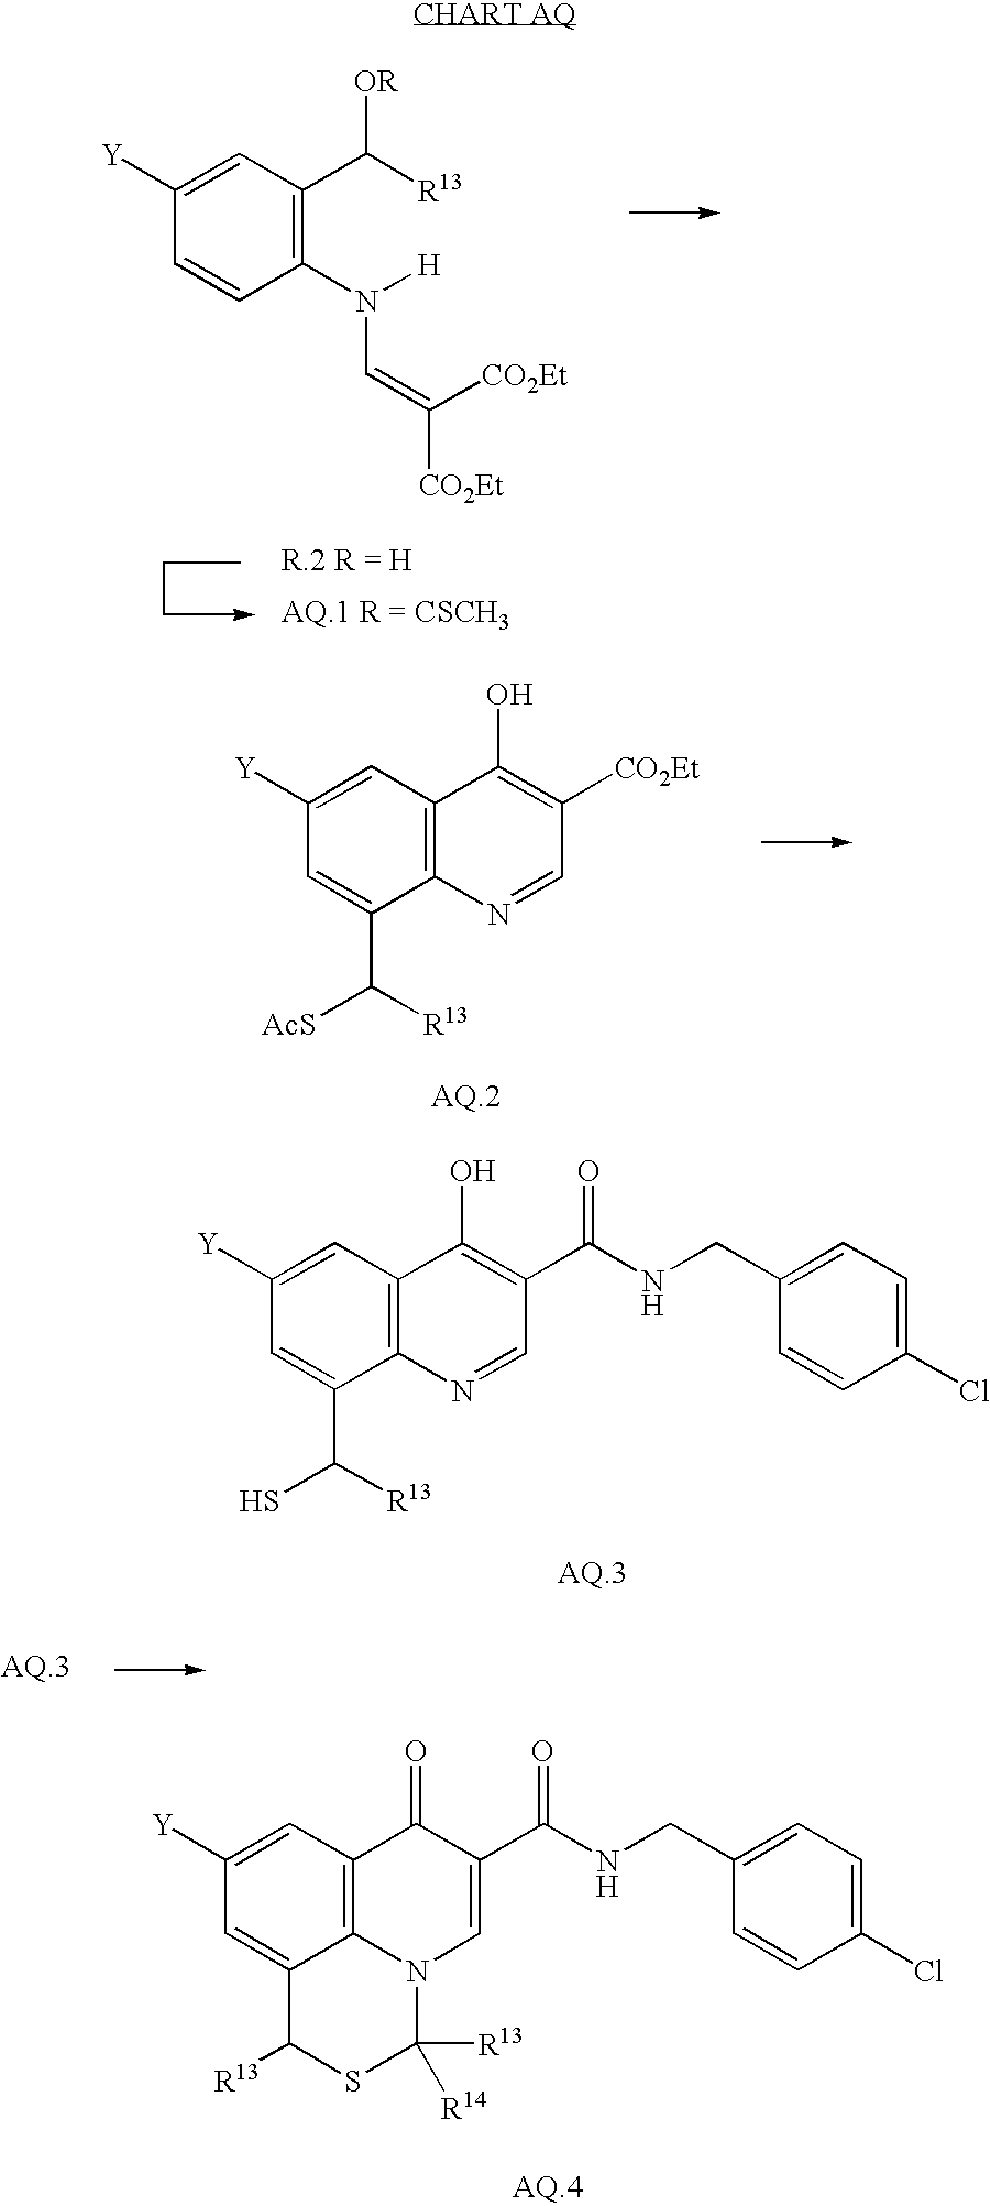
C1(N(C=C([CO2Et])[CO2Et])[H])=C(C([R13])[OR])C=C([Y])C=C1.C12=C(C=C([Y])C=C1C([R13])[AcS])C(O)=C([CO2Et])C=N2.C12=C(C=C([Y])C=C1C([R13])S)C(O)=C(C(NCC1=CC=C(Cl)C=C1)=O)C=N2.C12=C3C=C([Y])C=C1C([R13])SC([R13])([R14])N2C=C(C(NCC1=CC=C(Cl)C=C1)=O)C3=O
